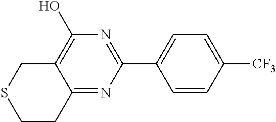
C1=CC([CF3])=CC=C1C1=NC(O)=C2C(=N1)CCSC2
